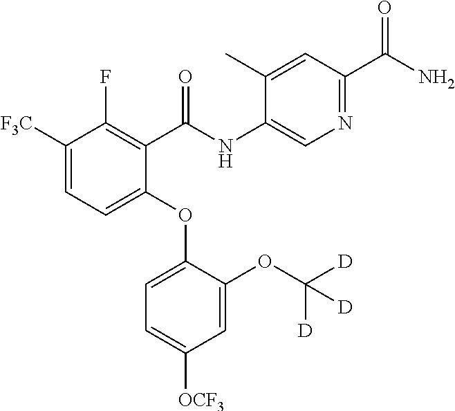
C1([F3C])=CC=C(OC2=CC=C([OCF3])C=C2OC([D])([D])[D])C(C(NC2=CN=C(C(N)=O)C=C2C)=O)=C1F
